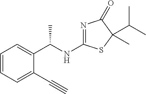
C1=CC=C(C#C)C(C(NC2=NC(=O)C(C(C)C)(C)S2)C)=C1
